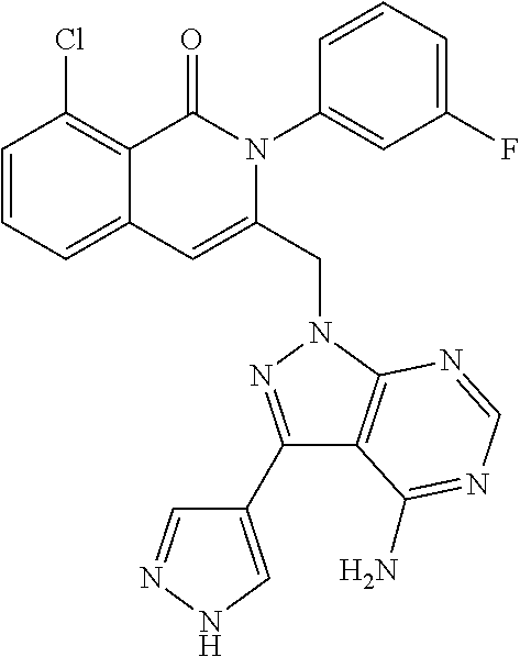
C1=CC=C2C(=C1Cl)C(=O)N(C1=CC(F)=CC=C1)C(CN1C3=C(C(C4=CNN=C4)=N1)C(N)=NC=N3)=C2
